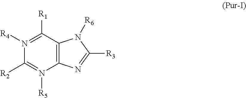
N1([R4])=C([R1])C2=C(N([R5])=C1[R2])N=C([R3])N2[R6]
